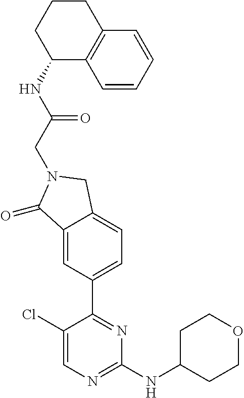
C1CC(NC2=NC=C(Cl)C(C3=CC=C4C(=C3)C(=O)N(CC(NC3C5=C(C=CC=C5)CCC3)=O)C4)=N2)CCO1
